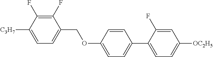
C1(F)=C(F)C([C3H7])=CC=C1COC1=CC=C(C2=CC=C([OC2H5])C=C2F)C=C1
